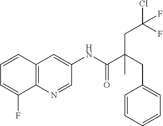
C12=C(C=CC=C1F)C=C(NC(=O)C(CC1=CC=CC=C1)(CC(Cl)(F)F)C)C=N2
